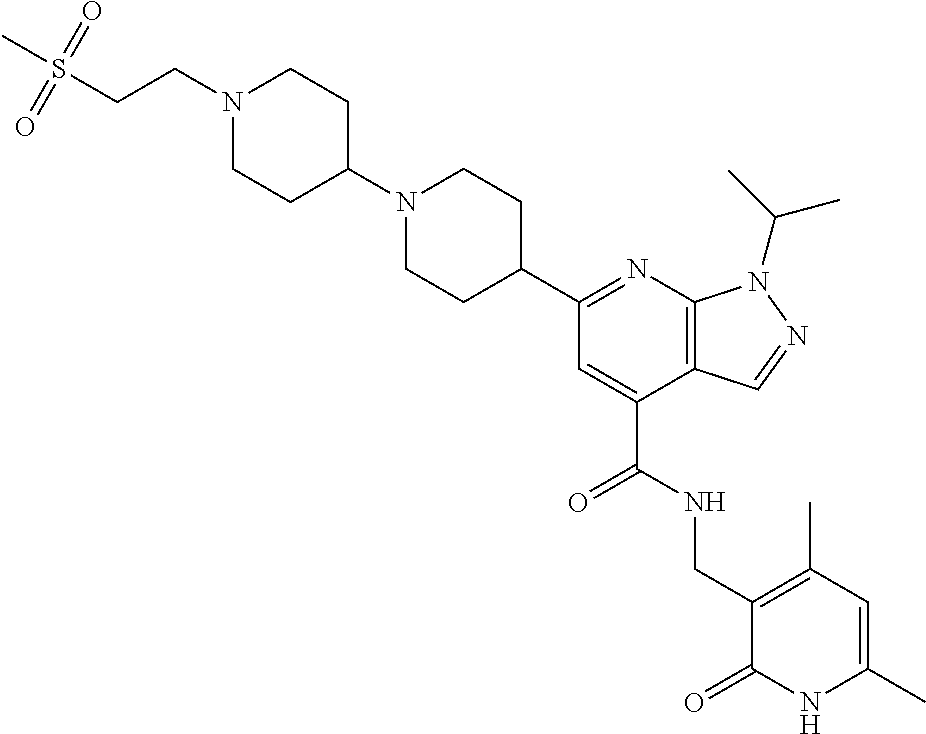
N1=C(C2CCN(C3CCN(CCS(C)(=O)=O)CC3)CC2)C=C(C(NCC2=C(C)C=C(C)NC2=O)=O)C2=C1N(C(C)C)N=C2
